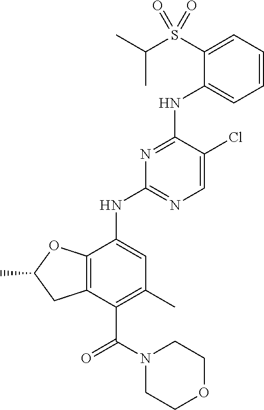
C1=CC=C(S(C(C)C)(=O)=O)C(NC2=NC(NC3=CC(C)=C(C(N4CCOCC4)=O)C4=C3OC(C)C4)=NC=C2Cl)=C1
